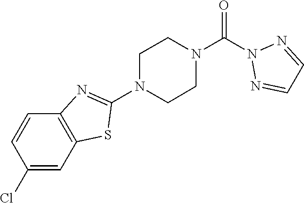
O=C(N1N=CC=N1)N1CCN(C2=NC3=C(S2)C=C(Cl)C=C3)CC1
